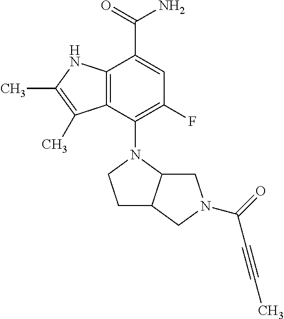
C12=C(NC(C)=C1C)C(C(=O)N)=CC(F)=C2N1CCC2C1CN(C(=O)C#CC)C2
